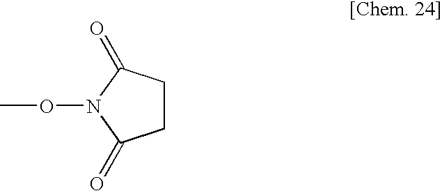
C1CC(=O)N(OC)C1=O
